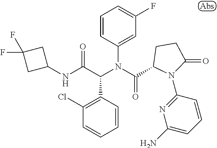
C1=CC(C(C(NC2CC(F)(F)C2)=O)N(C(=O)C2N(C3=NC(N)=CC=C3)C(=O)CC2)C2=CC(F)=CC=C2)=C(Cl)C=C1
